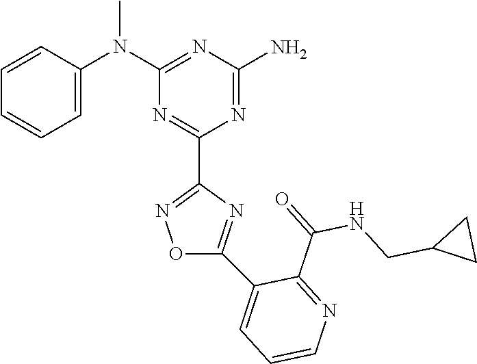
C1=CC(N(C2=NC(N)=NC(C3=NOC(C4=CC=CN=C4C(=O)NCC4CC4)=N3)=N2)C)=CC=C1
